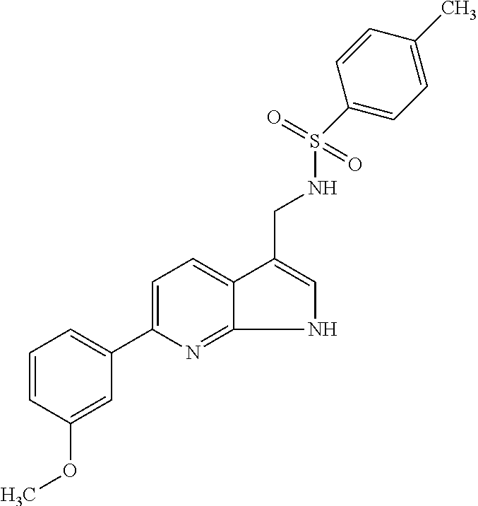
C1=CC(OC)=CC(C2=CC=C3C(CNS(=O)(=O)C4=CC=C(C)C=C4)=CNC3=N2)=C1
